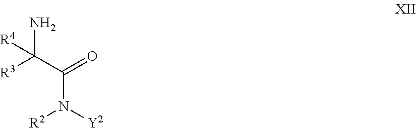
C(N([Y2])[R2])(C(N)([R3])[R4])=O
